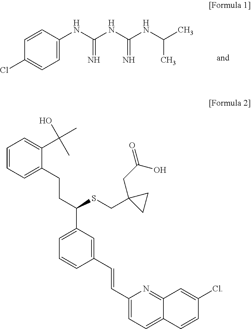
C1=C(NC(NC(NC(C)C)=N)=N)C=CC(Cl)=C1.C1=CC=C(CCC(C2=CC=CC(C=CC3=CC=C4C(=N3)C=C(Cl)C=C4)=C2)SCC2(CC(=O)O)CC2)C(C(C)(O)C)=C1
